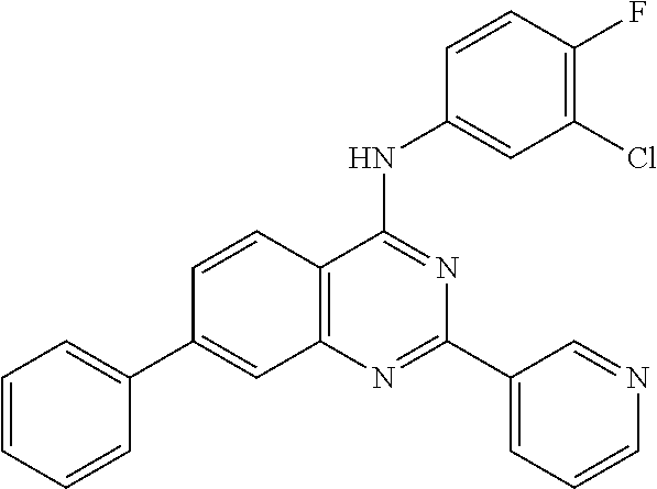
C12=C(N=C(C3=CC=CN=C3)N=C1NC1=CC(Cl)=C(F)C=C1)C=C(C1=CC=CC=C1)C=C2
